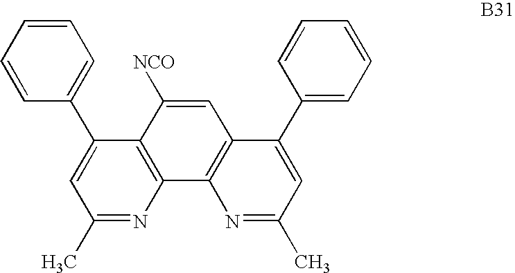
C12=C(C=C([NCO])C3=C1N=C(C)C=C3C1=CC=CC=C1)C(C1=CC=CC=C1)=CC(C)=N2
